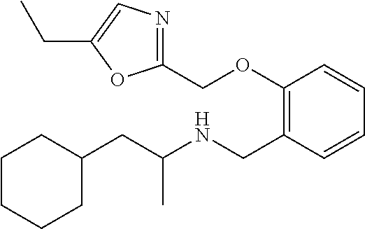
O(C1=C(CNC(CC2CCCCC2)C)C=CC=C1)CC1=NC=C(CC)O1
